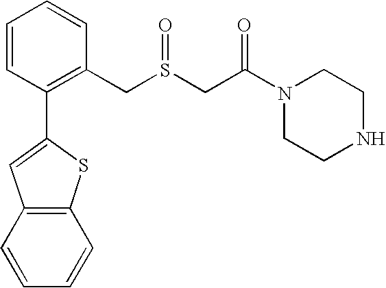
C12=C(SC(C3=C(CS(CC(N4CCNCC4)=O)=O)C=CC=C3)=C1)C=CC=C2
